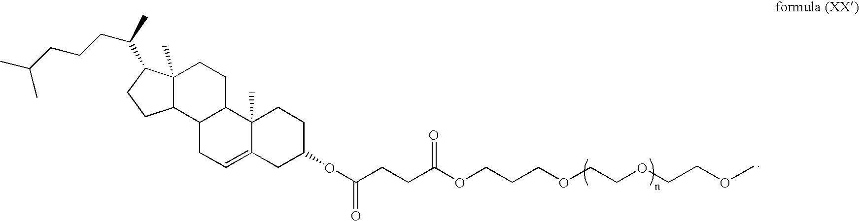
C(OCCOCCCOC(CCC(OC1CC2=CCC3C(C2(C)CC1)CCC1(C)C3CCC1C(C)CCCC(C)C)=O)=O)COC
